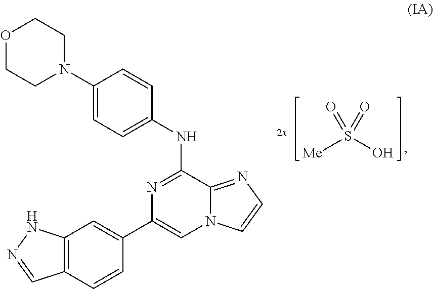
[Me]S(O)(=O)=O.C12=C(C=CC(C3=CN4C(=NC=C4)C(NC4=CC=C(N5CCOCC5)C=C4)=N3)=C1)C=NN2
